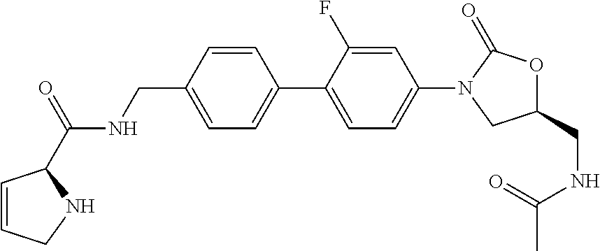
C(C1=CC=C(C2=CC=C(N3CC(CNC(=O)C)OC3=O)C=C2F)C=C1)NC(=O)C1C=CCN1
